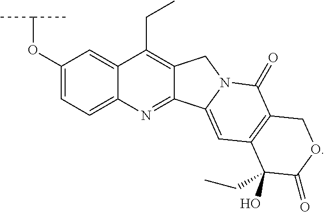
C1(OC(C)C)=CC=C2N=C3C(=C(CC)C2=C1)CN1C3=CC2=C(C1=O)COC(=O)C2(O)CC
